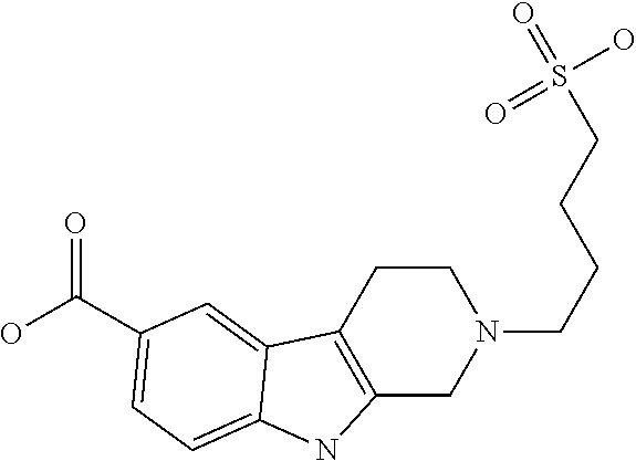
C12=C(CCN(CCCCS(=O)(O)=O)C1)C1=CC(C(O)=O)=CC=C1N2
